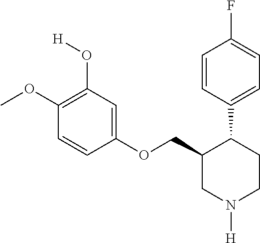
C1(OCC2CN([H])CCC2C2=CC=C(F)C=C2)=CC(O[H])=C(OC)C=C1
